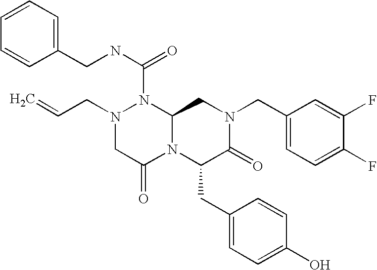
N(C(=O)N1N(CC=C)CC(=O)N2C1CN(CC1=CC=C(F)C(F)=C1)C(=O)C2CC1=CC=C(O)C=C1)CC1=CC=CC=C1
